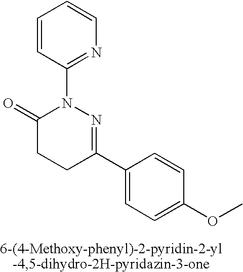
C1(C2=NN(C3=NC=CC=C3)C(=O)CC2)=CC=C(OC)C=C1
